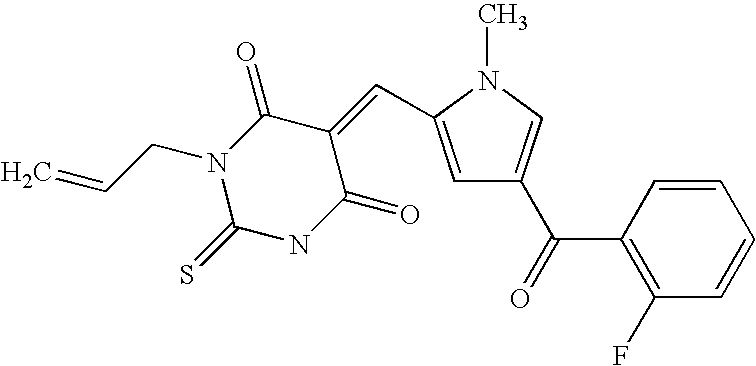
C1=C(C=C2C(=O)N(CC=C)C(=S)NC2=O)N(C)C=C1C(=O)C1=C(F)C=CC=C1
